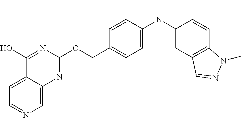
C1=C2C(=CN=C1)N=C(OCC1=CC=C(N(C3=CC4=C(C=C3)N(C)N=C4)C)C=C1)N=C2O
